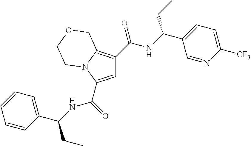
C1=C(C(=O)[HN]C(C2=CC=CC=C2)CC)N2C(=C1C(NC(C1=CC=C([CF3])N=C1)CC)=O)COCC2
